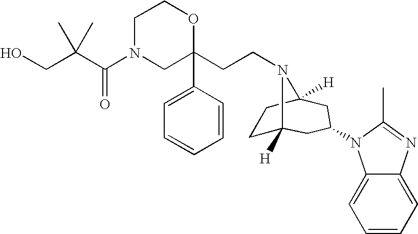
C1N(C(C(CO)(C)C)=O)CC(C2=CC=CC=C2)(CCN2C3([H])CCC2([H])CC(N2C4=CC=CC=C4N=C2C)C3)OC1
